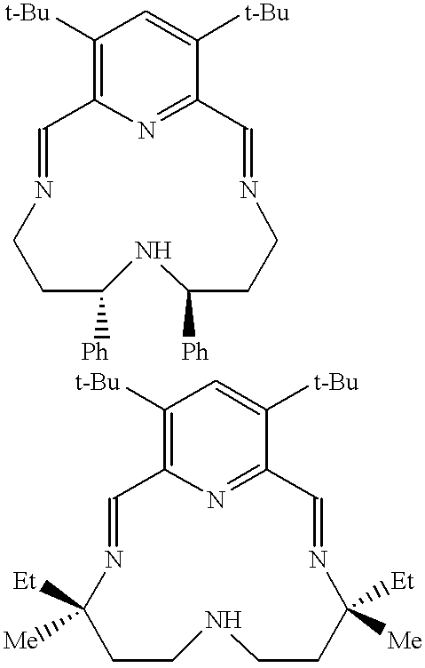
C1([t-Bu])=C2N=C(C([t-Bu])=C1)C=NCCC([Ph])NC([Ph])CCN=C2.C1([t-Bu])=C2N=C(C([t-Bu])=C1)C=NC([Me])([Et])CCNCCC([Me])([Et])N=C2
